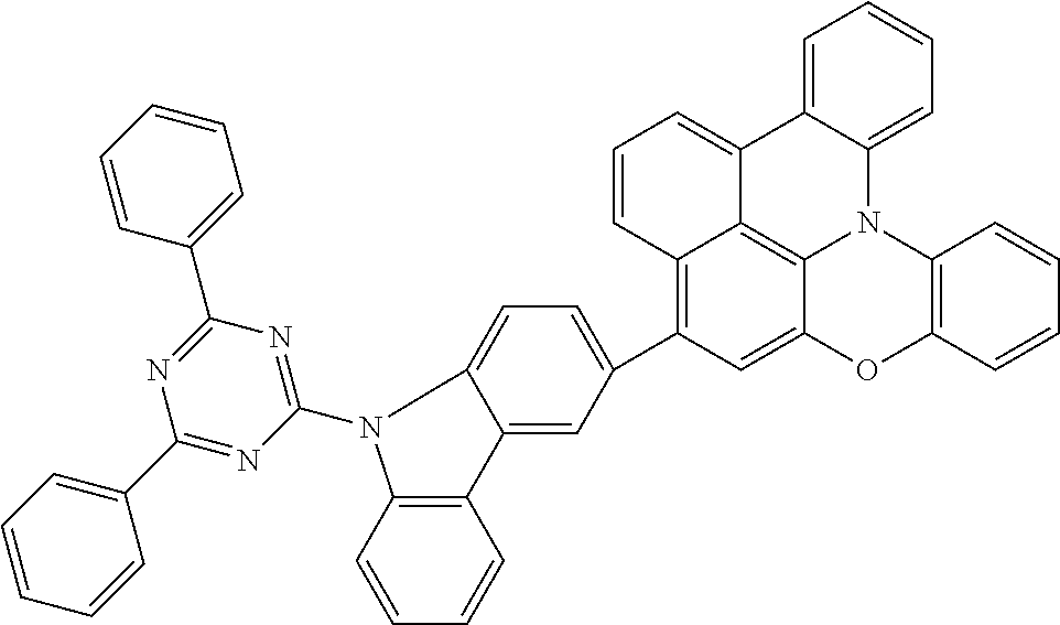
C12=C(C3=CC=C4C(=C3)C3=C(C=CC=C3)N4C3=NC(C4=CC=CC=C4)=NC(C4=CC=CC=C4)=N3)C=C3C4=C1C(=CC=C2)C1=CC=CC=C1N4C1=C(O3)C=CC=C1
